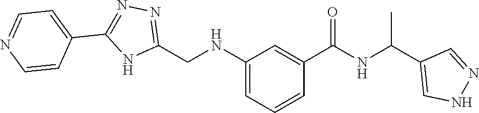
C1(C(NC(C2=CC(NCC3=NN=C(C4=CC=NC=C4)N3)=CC=C2)=O)C)=CNN=C1
